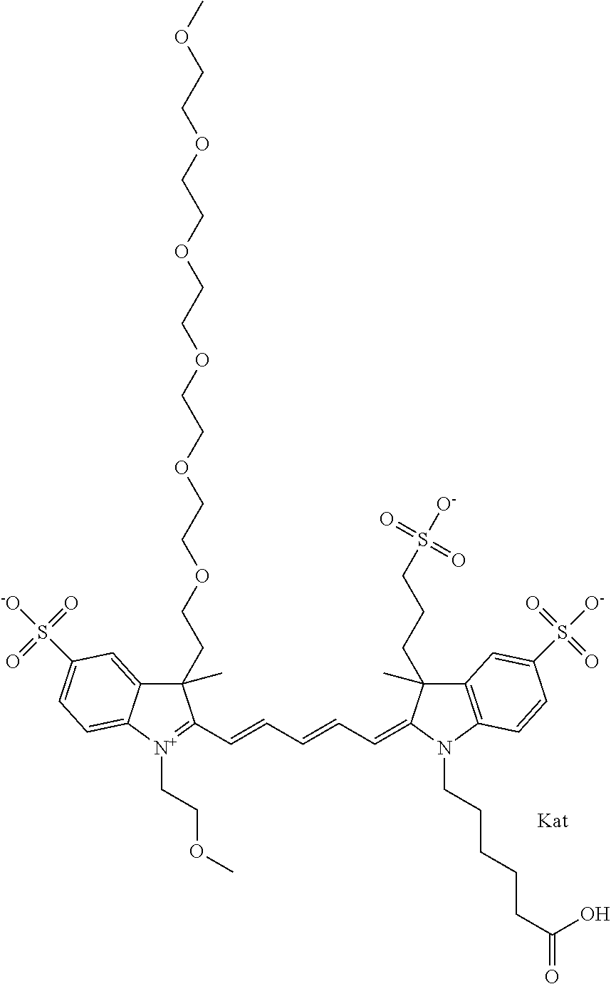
C1(CCOCCOCCOCCOCCOCCOC)(C)C2=CC(S(=O)(=O)[-O])=CC=C2[N+](CCOC)=C1C=CC=CC=C1C(CCCS(=O)(=O)[O-])(C)C2=C(N1CCCCCC(=O)O)C=CC(S(=O)(=O)[O-])=C2
